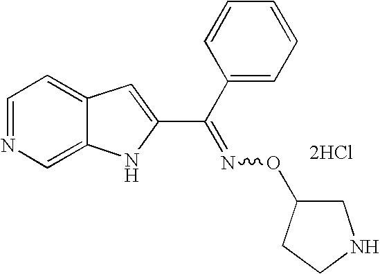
C1=NC=C2C(=C1)C=C(C(C1=CC=CC=C1)=NOC1CNCC1)N2.[2HCl]
